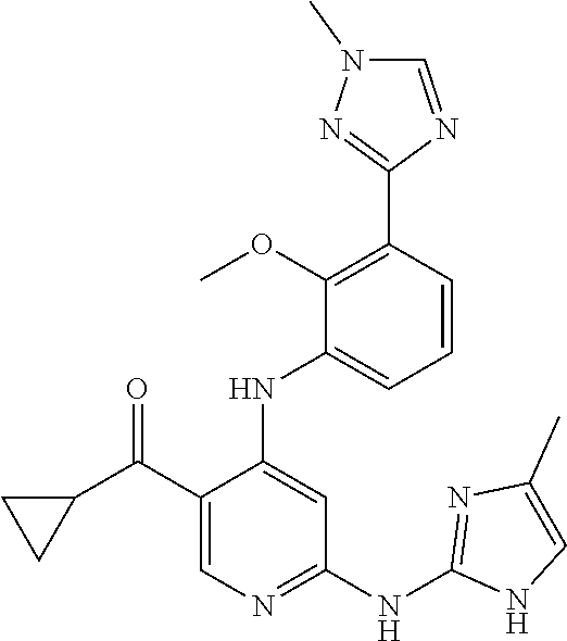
C1=CC(C2=NN(C)C=N2)=C(OC)C(NC2=CC(NC3=NC(C)=CN3)=NC=C2C(C2CC2)=O)=C1
